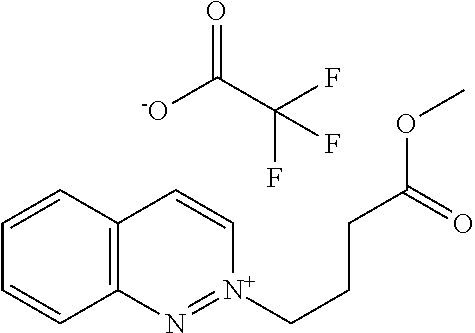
FC(F)(C(=O)[-O])F.C(C[N+]1=NC2=C(C=CC=C2)C=C1)CC(OC)=O
